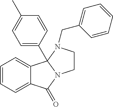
C1=CC=C2C(=C1)C1(C3=CC=C(C)C=C3)N(C2=O)CCN1CC1=CC=CC=C1
